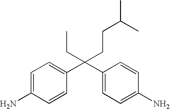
C(C1=CC=C(N)C=C1)(C1=CC=C(N)C=C1)(CC)CCC(C)C
